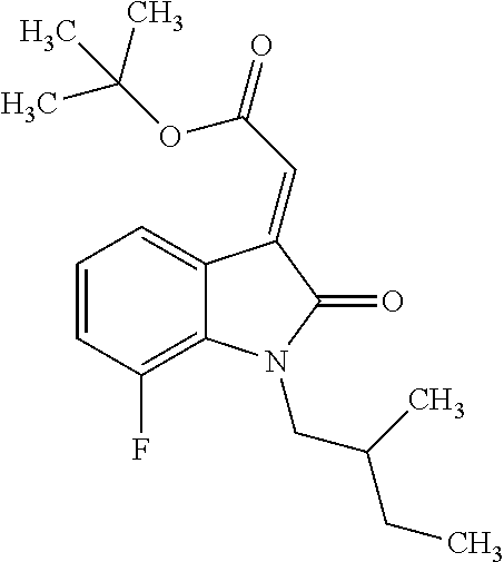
C12=CC=CC(F)=C1N(CC(C)CC)C(=O)C2=CC(=O)OC(C)(C)C
